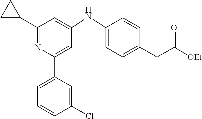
C1=C(C2=CC(NC3=CC=C(CC(=O)[OEt])C=C3)=CC(C3CC3)=N2)C=C(Cl)C=C1
